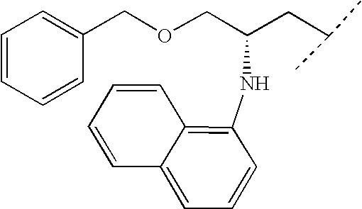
C1=CC=CC(COCC(CC(C)C)NC2=C3C(=CC=C2)C=CC=C3)=C1
